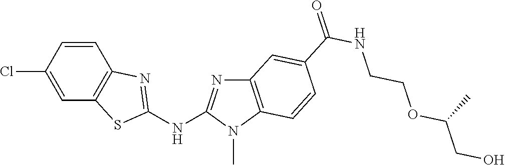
C1(Cl)=CC2=C(C=C1)N=C(NC1=NC3=C(N1C)C=CC(C(NCCOC(CO)C)=O)=C3)S2
